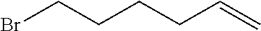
BrCCCCC=C
